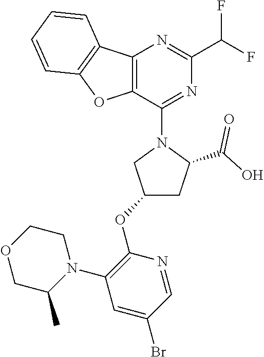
C12=C(C(N3CC(OC4=C(N5CCOCC5C)C=C(Br)C=N4)CC3C(O)=O)=NC(C(F)F)=N1)OC1=C2C=CC=C1
